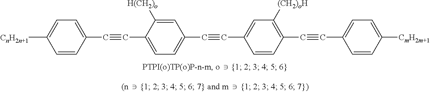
[CnH2n+1]C1=CC=C(C#CC2=CC=C(C#CC3=CC([(CH2)oH])=C(C#CC4=CC=C([CmH2m+1])C=C4)C=C3)C=C2[H(CH2)o])C=C1
